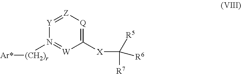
C1([X]C([R5])([R7])[R6])=[Q][Z]=[Y]N([(CH2)r][Ar*])=[W]1
